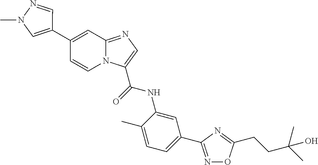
C1(C2=CN(C)N=C2)=CC2=NC=C(C(NC3=CC(C4=NOC(CCC(C)(C)O)=N4)=CC=C3C)=O)N2C=C1
